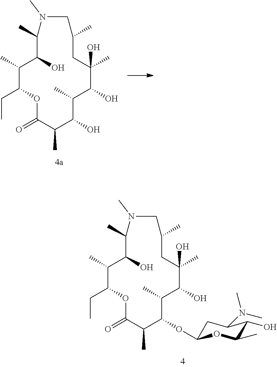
C1(C)C(CC)OC(=O)C(C)C(O)C(C)C(O)C(C)(O)CC(C)CN(C)C(C)C1O.C1(C)C(CC)OC(=O)C(C)C(OC2CC(N(C)C)C(O)C(C)O2)C(C)C(O)C(C)(O)CC(C)CN(C)C(C)C1O
